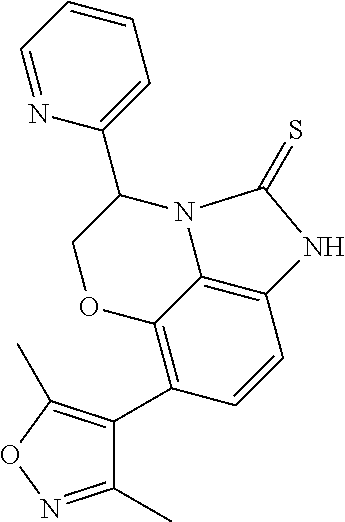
C1=NC(C2COC3=C(C4=C(C)ON=C4C)C=CC4=C3N2C(=S)N4)=CC=C1
